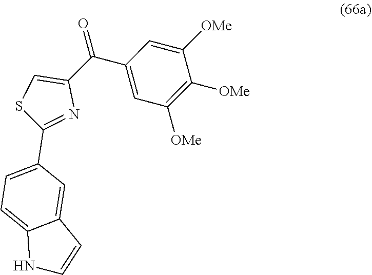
C12=CC(C3=NC(C(=O)C4=CC([OMe])=C([OMe])C([OMe])=C4)=CS3)=CC=C1NC=C2
